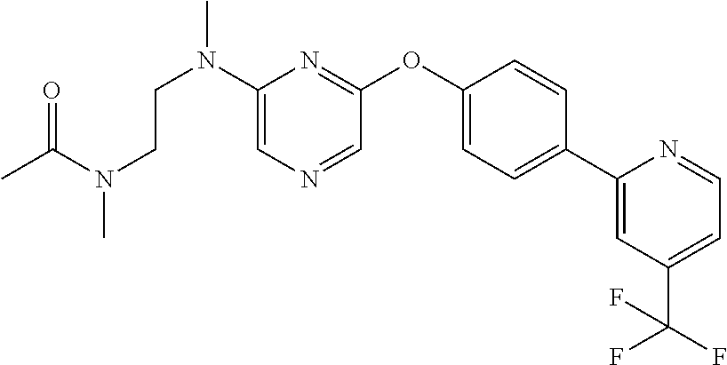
C1(N(CCN(C(C)=O)C)C)=CN=CC(OC2=CC=C(C3=CC(C(F)(F)F)=CC=N3)C=C2)=N1
